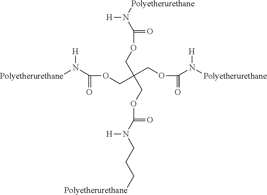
[Polyetherurethane]N(C(OCC(COC(N([Polyetherurethane])[H])=O)(COC(N([Polyetherurethane])[H])=O)COC(N(CCC[Polyetherurethane])[H])=O)=O)[H]
